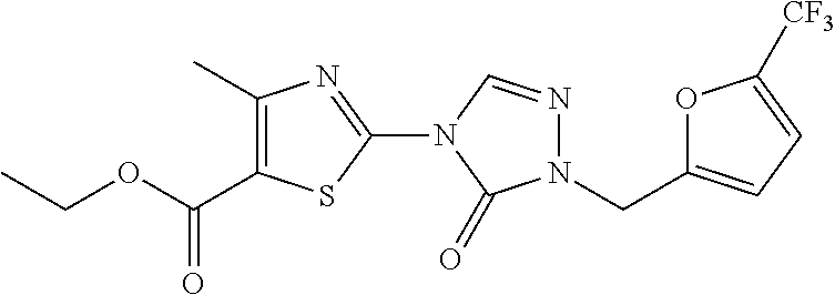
C1(C)=C(C(OCC)=O)SC(N2C(=O)N(CC3=CC=C([CF3])O3)N=C2)=N1
